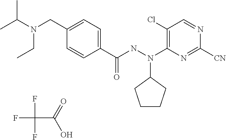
C1=CC(C(NN(C2=C(Cl)C=NC([CN])=N2)C2CCCC2)=O)=CC=C1CN(C(C)C)CC.FC(F)(F)C(=O)O
